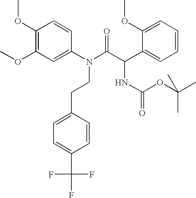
C1(OC)=C(OC)C=C(N(C(C(C2=CC=CC=C2OC)NC(=O)OC(C)(C)C)=O)CCC2=CC=C(C(F)(F)F)C=C2)C=C1
